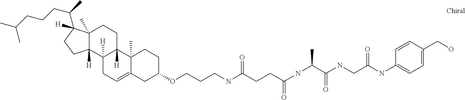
C12(C)C([H])(C3([H])C([H])(CC1)C1(C)C(=CC3)CC(OCCCNC(=O)CCC(=O)NC(C)C(NCC(NC3=CC=C(CO)C=C3)=O)=O)CC1)CCC2(C(C)CCCC(C)C)[H]
